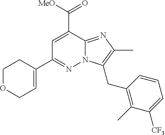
C1OCC=C(C2=NN3C(=NC(C)=C3CC3=C(C)C([CF3])=CC=C3)C(C([MeO])=O)=C2)C1
